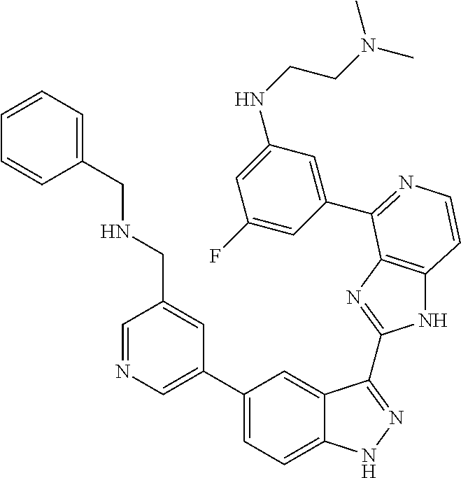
C1(C2=CN=CC(CNCC3=CC=CC=C3)=C2)=CC=C2C(=C1)C(C1=NC3=C(N1)C=CN=C3C1=CC(NCCN(C)C)=CC(F)=C1)=NN2
